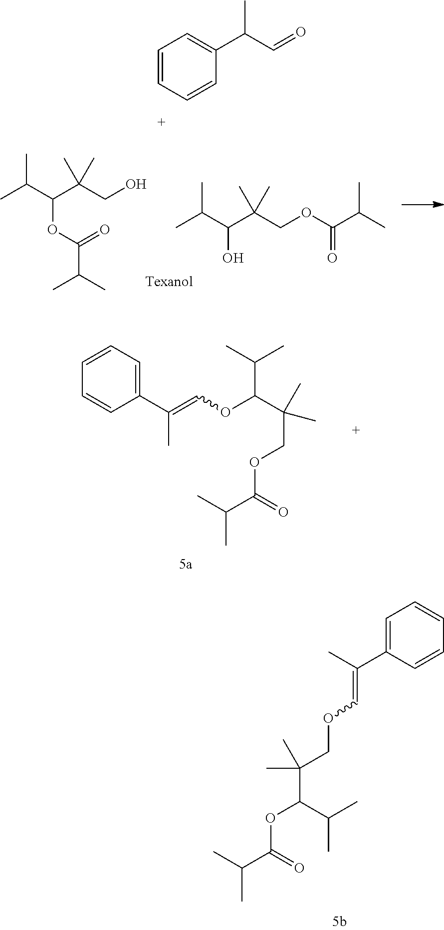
CC(C(OC(C(COC=C(C1=CC=CC=C1)C)(C)C)C(C)C)=O)C.C1=CC=CC(C(C=O)C)=C1.CC(C(C(CO)(C)C)OC(C(C)C)=O)C.CC(C(C(COC(C(C)C)=O)(C)C)O)C.C1(C(=COC(C(COC(C(C)C)=O)(C)C)C(C)C)C)=CC=CC=C1
